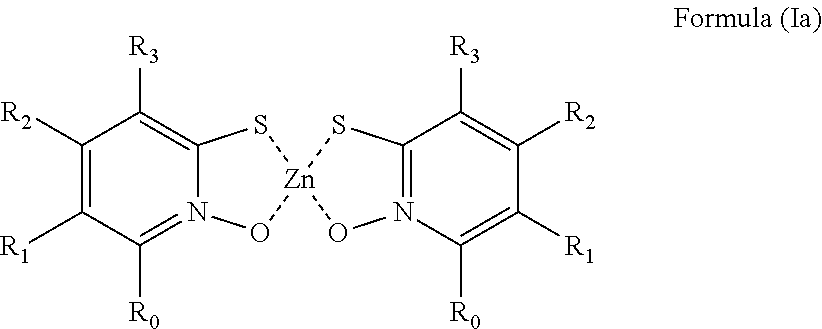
C1([R2])=C([R1])C([R0])=N2C(=C1[R3])S[Zn]1(O2)ON2=C(S1)C([R3])=C([R2])C([R1])=C2[R0]
